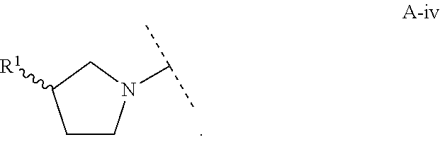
C1CN(C(C)C)CC1[R1]
